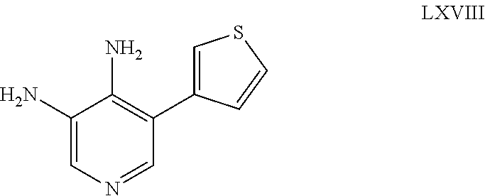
C1(N)=CN=CC(C2=CSC=C2)=C1N
